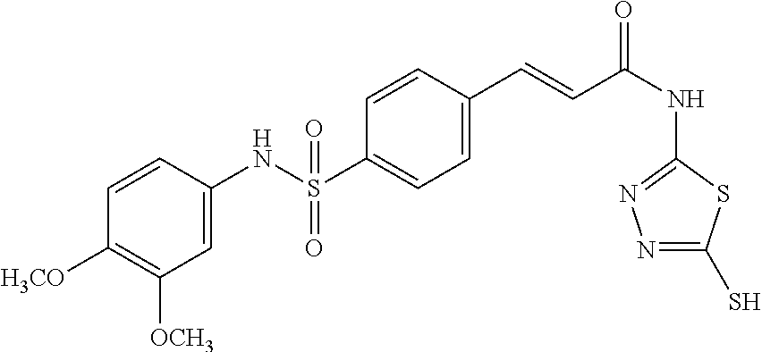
C1=CC(NS(C2=CC=C(C=CC(NC3=NN=C(S)S3)=O)C=C2)(=O)=O)=CC([OCH3])=C1[H3CO]
